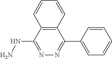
C12=C(C=CC=C1)C(C1=CC=CC=C1)=NN=C2NN
